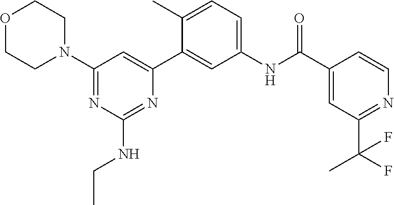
O1CCN(C2=NC(NCC)=NC(C3=CC(NC(C4=CC(C(C)(F)F)=NC=C4)=O)=CC=C3C)=C2)CC1
